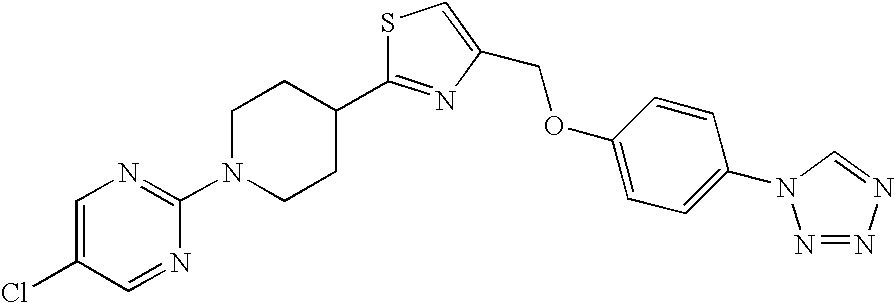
C1=C(Cl)C=NC(N2CCC(C3=NC(COC4=CC=C(N5N=NN=C5)C=C4)=CS3)CC2)=N1
